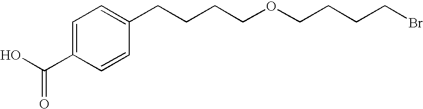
C1(C(O)=O)=CC=C(CCCCOCCCCBr)C=C1
